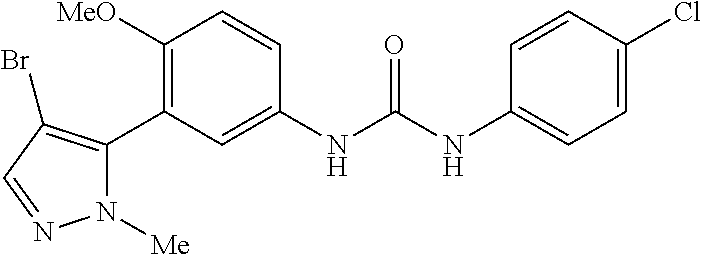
C1([OMe])=C(C2=C(Br)C=NN2[Me])C=C(NC(=O)NC2=CC=C(Cl)C=C2)C=C1
